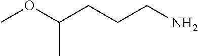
COC(CCCN)C
